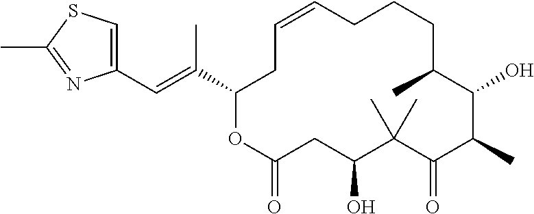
C1(C=C(C2OC(=O)CC(O)C(C)(C)C(=O)C(C)C(O)C(C)CCCC=CC2)C)=CSC(C)=N1
